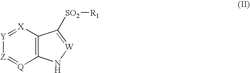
C12=C([X]=[Y][Z]=[Q]1)C([SO2][R1])=[W]N2
